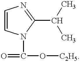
C1=CN(C(=O)O[C2H5])C(C(C)C)=N1
